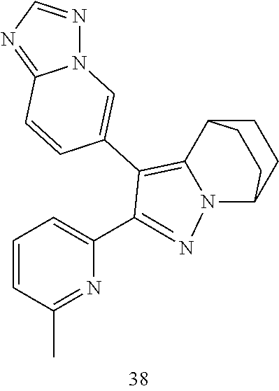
C1=CC(C)=NC(C2=NN3C(=C2C2=CN4C(=NC=N4)C=C2)C2CCC3CC2)=C1
